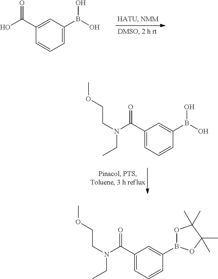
C1=C(B(O)O)C=C(C(O)=O)C=C1.C1=CC=C(C(N(CCOC)CC)=O)C=C1B(O)O.C1=CC=C(C(N(CCOC)CC)=O)C=C1B1OC(C)(C)C(C)(C)O1
